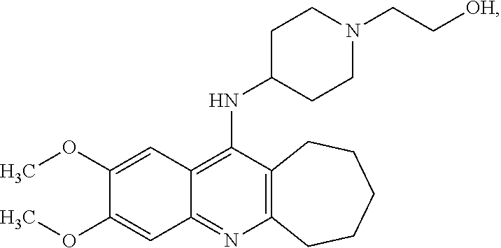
C12=C(N=C3C(=C1NC1CCN(CC[OH])CC1)C=C(OC)C(OC)=C3)CCCCC2
